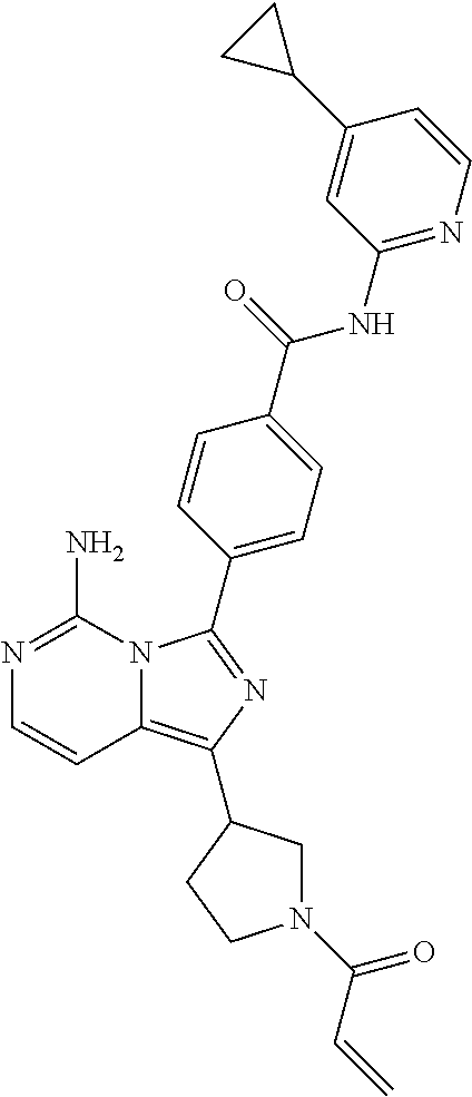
N12C(=C(C3CN(C(=O)C=C)CC3)N=C1C1=CC=C(C(NC3=NC=CC(C4CC4)=C3)=O)C=C1)C=CN=C2N
